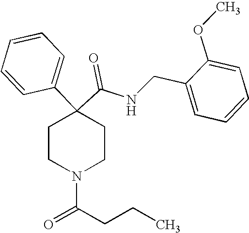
N(C(C1(C2=CC=CC=C2)CCN(C(CCC)=O)CC1)=O)CC1=CC=CC=C1OC
